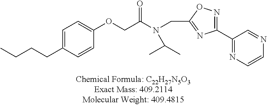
C1=C(CCCC)C=CC(OCC(=O)N(CC2=NC(C3=NC=CN=C3)=NO2)C(C)C)=C1
